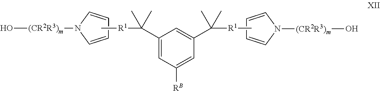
O[(CR2R3)m]N1C=CC=C1.C[R1]C(C)(C)C1=CC([RB])=CC(C([R1]C)(C)C)=C1.C1=CN([(CR2R3)m]O)C=C1
